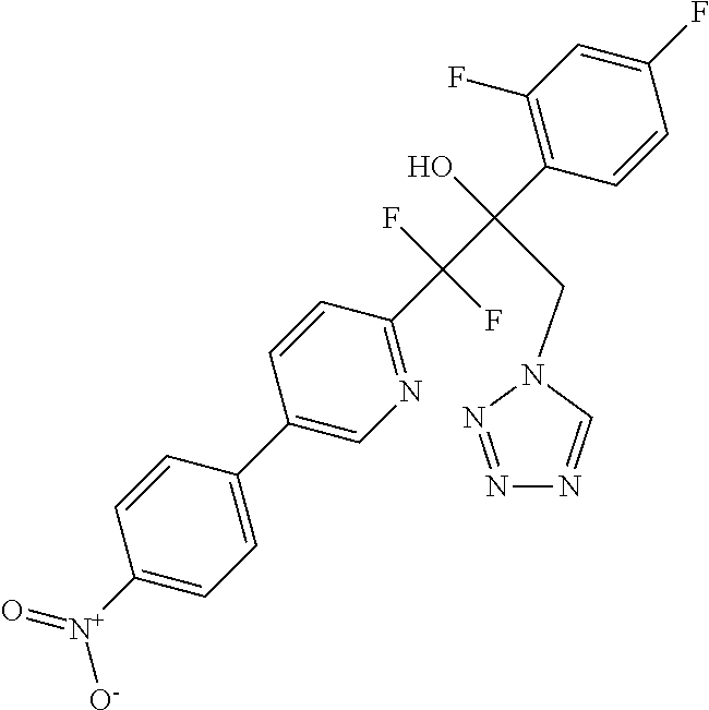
C1(F)=CC(F)=C(C(C(C2=NC=C(C3=CC=C([N+](=O)[O-])C=C3)C=C2)(F)F)(O)CN2C=NN=N2)C=C1
